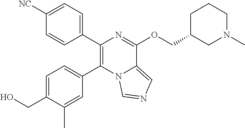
C1(C2=C(C3=CC=C(CO)C(C)=C3)N3C(=CN=C3)C(OCC3CN(C)CCC3)=N2)=CC=C([NC])C=C1
